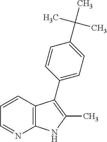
C12=C(C=CC=N1)C(C1=CC=C(C(C)(C)C)C=C1)=C(C)N2
